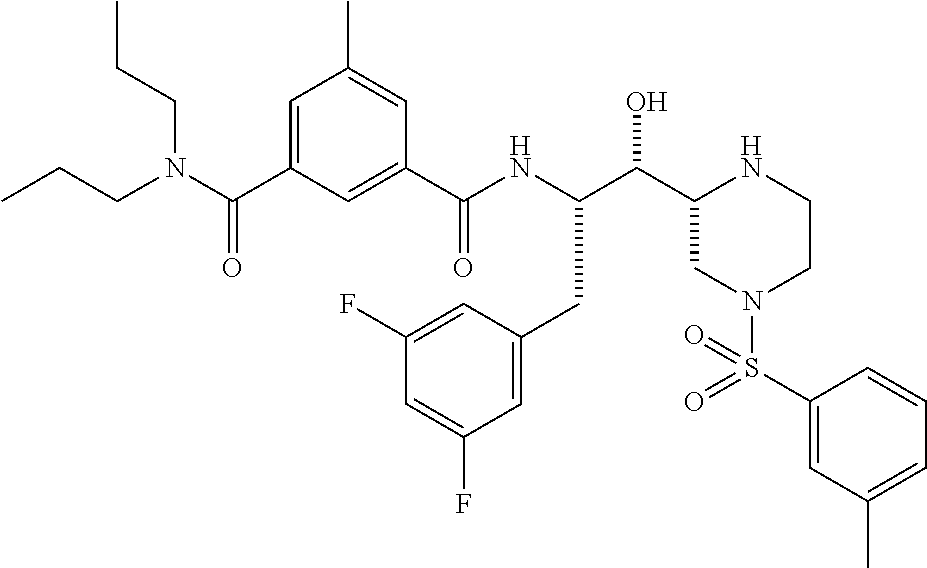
C(C1CN(S(C2=CC(C)=CC=C2)(=O)=O)CCN1)(O)C(NC(C1=CC(C(N(CCC)CCC)=O)=CC(C)=C1)=O)CC1=CC(F)=CC(F)=C1
